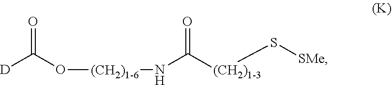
[D]C(O[(CH2)1-6]NC([(CH2)1-3]S[SMe])=O)=O
